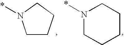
N1(*)CCCCC1.C1CCCN1*
